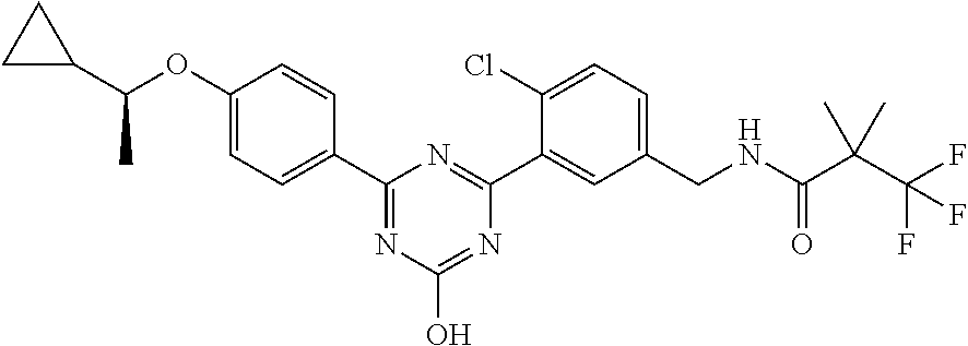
C1(C(OC2=CC=C(C3=NC(O)=NC(C4=CC(CNC(C(C(F)(F)F)(C)C)=O)=CC=C4Cl)=N3)C=C2)C)CC1
